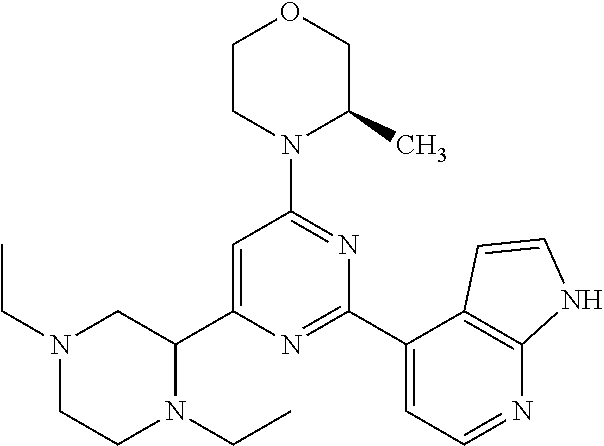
N1(CC)CCN(CC)C(C2=CC(N3C(C)COCC3)=NC(C3=CC=NC4=C3C=CN4)=N2)C1
